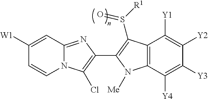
C1([W1])=CC2=NC(C3=C(S(=O)[R1])C4=C(C([Y4])=C([Y3])C([Y2])=C4[Y1])N3[Me])=C(Cl)N2C=C1
